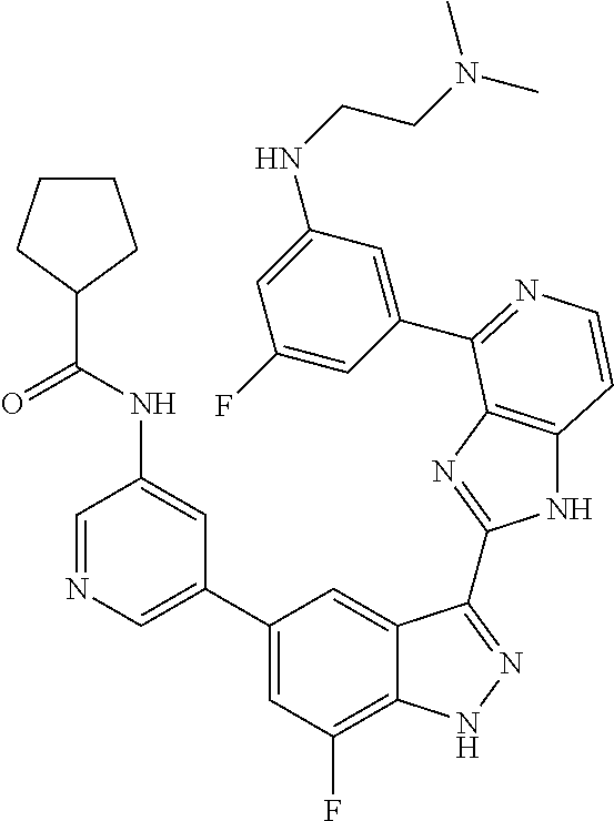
C1=C(C2=CC(F)=C3C(=C2)C(C2=NC4=C(N2)C=CN=C4C2=CC(NCCN(C)C)=CC(F)=C2)=NN3)C=C(NC(C2CCCC2)=O)C=N1
